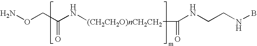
C(N[(CH2CH2O)nCH2CH2]C(NCCNB)=O)(=O)CON
